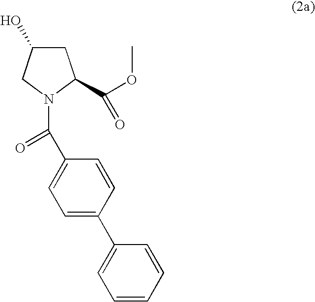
C1C(O)CN(C(C2=CC=C(C3=CC=CC=C3)C=C2)=O)C1C(OC)=O
